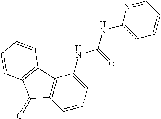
C1=CC=C(NC(NC2=CC=CC=N2)=O)C2=C1C(=O)C1=C2C=CC=C1
